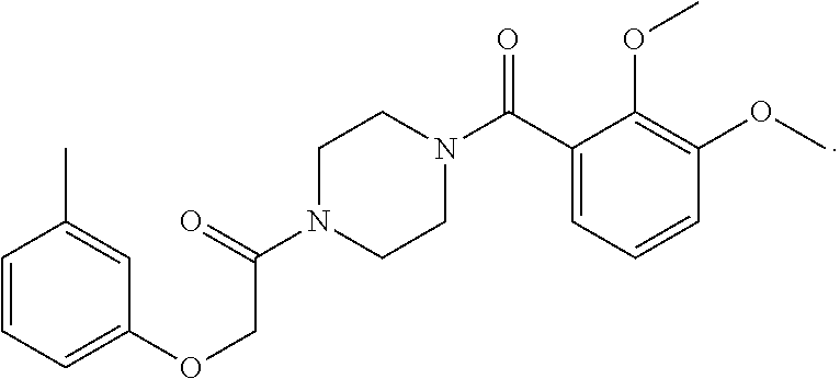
C1=CC=C(OCC(N2CCN(C(C3=CC=CC(OC)=C3OC)=O)CC2)=O)C=C1C
